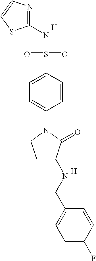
N1=C(NS(=O)(=O)C2=CC=C(N3CCC(NCC4=CC=C(F)C=C4)C3=O)C=C2)SC=C1.[H].[H]
